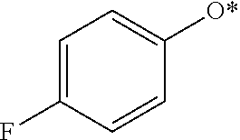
C1=C(F)C=CC([O*])=C1
